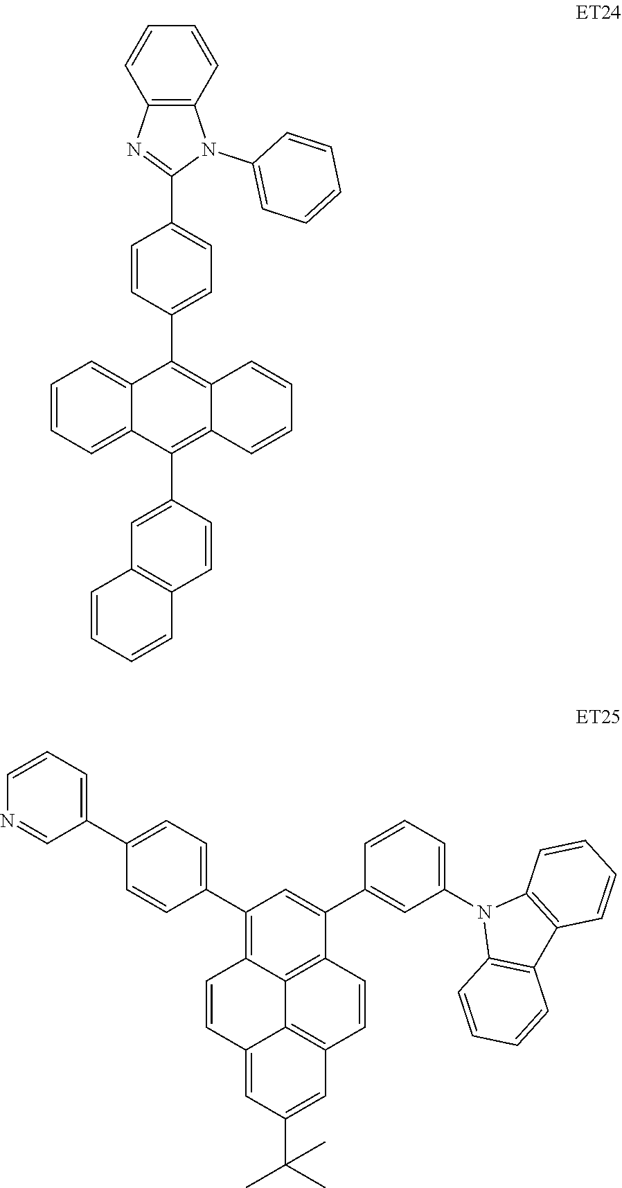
C12=CC=CC=C1C(C1=CC=C(C3=NC4=C(N3C3=CC=CC=C3)C=CC=C4)C=C1)=C1C(=C2C2=CC3=C(C=C2)C=CC=C3)C=CC=C1.C1(C2=CC=C(C3=C4C5=C(C(C6=CC(N7C8=C(C9=C7C=CC=C9)C=CC=C8)=CC=C6)=C3)C=CC3=C5C(=CC(C(C)(C)C)=C3)C=C4)C=C2)=CC=CN=C1
